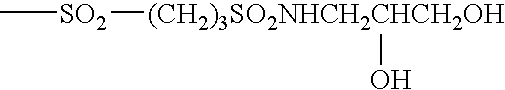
C[SO2][(CH2)3SO2NHCH2CHCH2OH]O
